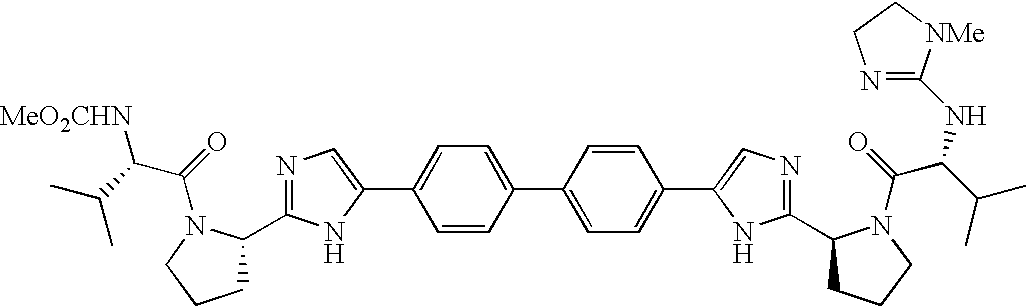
C1=CC(C2=CC=C(C3=CN=C(C4CCCN4C(=O)C(C(C)C)NC4=NCC[NMe]4)N3)C=C2)=CC=C1C1=CN=C(C2CCCN2C(=O)C(C(C)C)[MeO2CHN])N1
